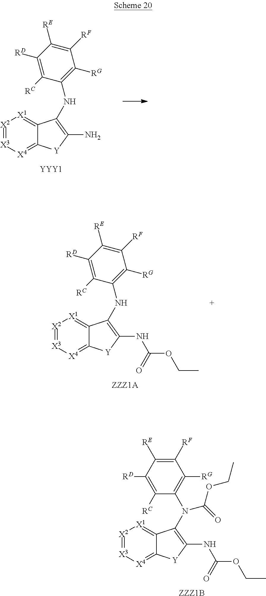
[X2]1=[X3][X4]=C2C(=[X1]1)C(N(C(OCC)=O)C1=C([RG])C([RF])=C([RE])C([RD])=C1[RC])=C(NC(OCC)=O)[Y]2.[ZZZ1B].[X2]1=[X3][X4]=C2C(=[X1]1)C(NC1=C([RG])C([RF])=C([RE])C([RD])=C1[RC])=C(N)[Y]2.[YYY1].[X2]1=[X3][X4]=C2C(=[X1]1)C(NC1=C([RG])C([RF])=C([RE])C([RD])=C1[RC])=C(NC(OCC)=O)[Y]2.[ZZZ1A]
